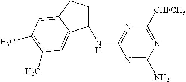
N1=C(N)N=C([CHFCH3])N=C1NC1CCC2=CC(C)=C(C)C=C12
